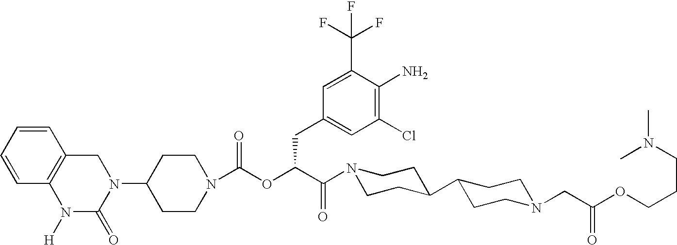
C1(N2CC3=C(N([H])C2=O)C=CC=C3)CCN(C(OC(C(N2CCC(C3CCN(CC(OCCCN(C)C)=O)CC3)CC2)=O)CC2=CC(Cl)=C(N)C(C(F)(F)F)=C2)=O)CC1
